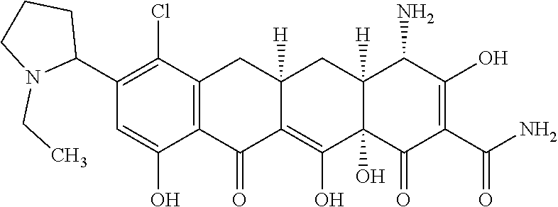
C12=C(C(Cl)=C(C3CCCN3CC)C=C1O)CC1([H])C(=C(O)C3(O)C([H])(C1)C(N)C(O)=C(C(N)=O)C3=O)C2=O
